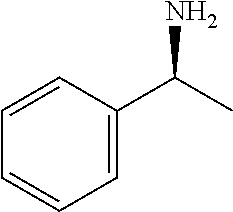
C1=CC=C(C(C)N)C=C1
